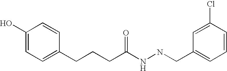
C1(O)=CC=C(CCCC(NNCC2=CC=CC(Cl)=C2)=O)C=C1
